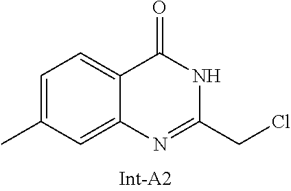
C1=C(C)C=C2C(=C1)C(=O)NC(CCl)=N2
